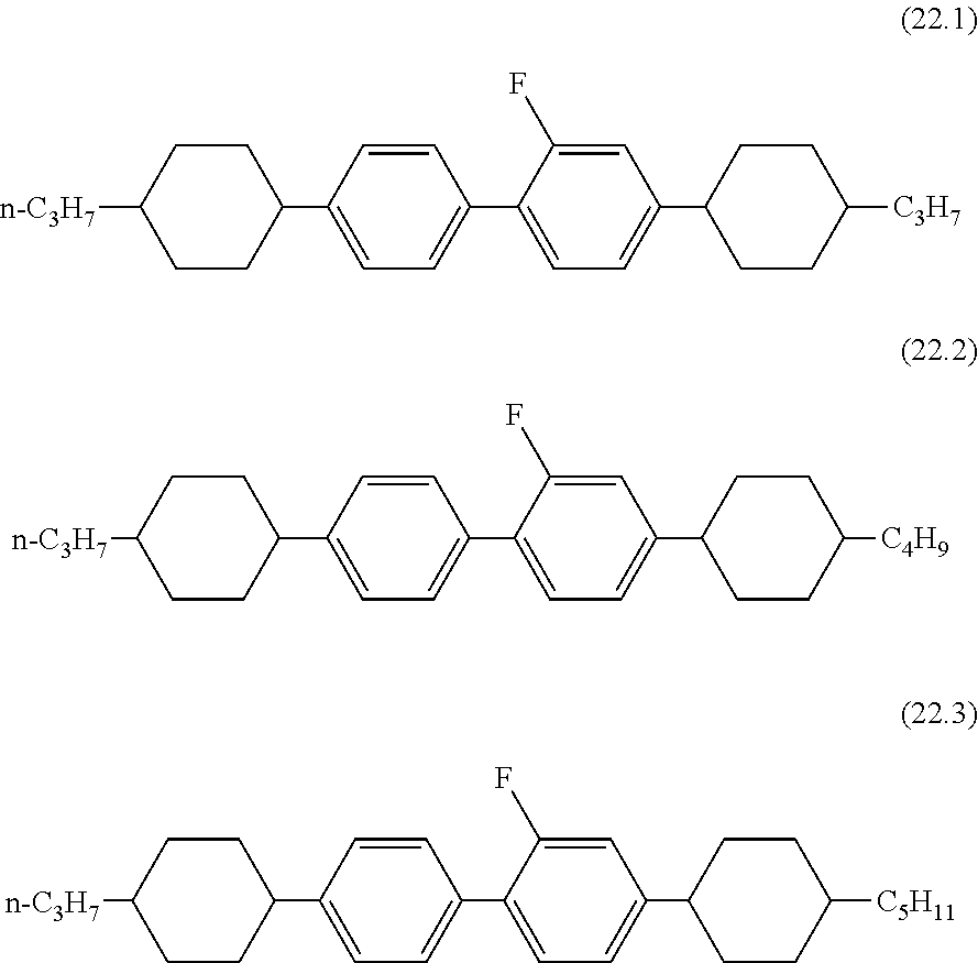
C1CC([n-C3H7])CCC1C1=CC=C(C2=CC=C(C3CCC([C3H7])CC3)C=C2F)C=C1.C1CC([n-C3H7])CCC1C1=CC=C(C2=CC=C(C3CCC([C4H9])CC3)C=C2F)C=C1.C1CC([n-C3H7])CCC1C1=CC=C(C2=CC=C(C3CCC([C5H11])CC3)C=C2F)C=C1
